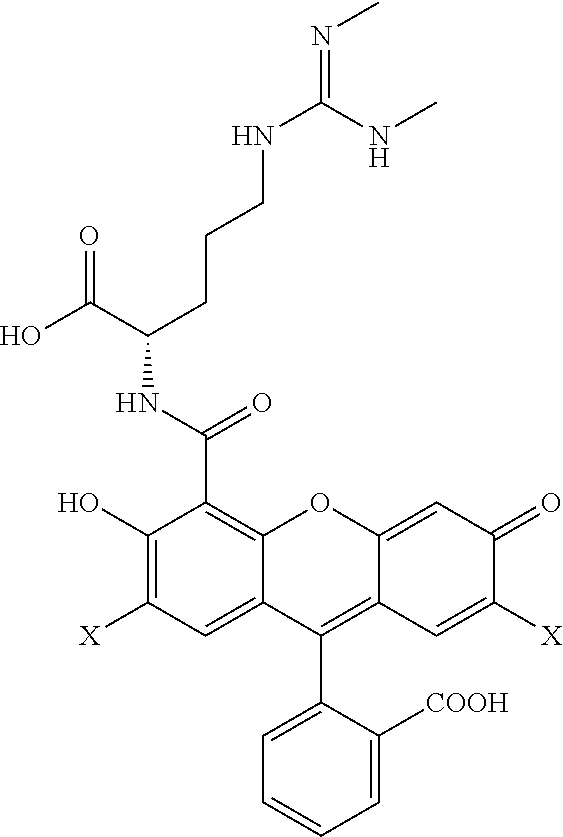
C1(O)=C([X])C=C2C(=C1C(NC(C(O)=O)CCCNC(=NC)NC)=O)OC1=CC(=O)C([X])=CC1=C2C1=CC=CC=C1[COOH]
